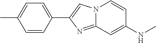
N12C(=NC(C3=CC=C(C)C=C3)=C1)C=C(NC)C=C2
